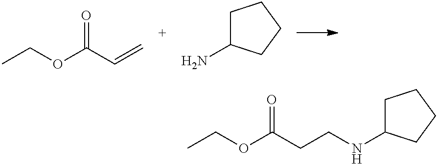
CCOC(C=C)=O.C1C(N)CCC1.O(C(CCNC1CCCC1)=O)CC
